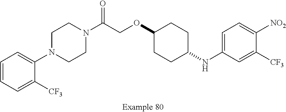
C1=CC=C([CF3])C(N2CCN(C(COC3CCC(NC4=CC=C([NO2])C([CF3])=C4)CC3)=O)CC2)=C1
